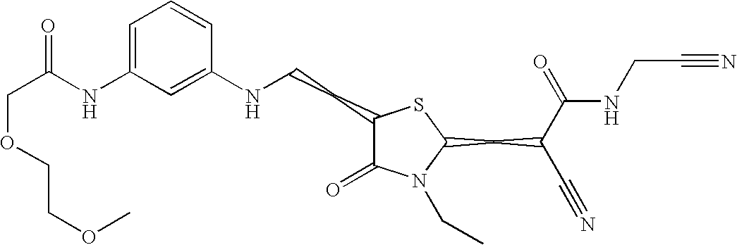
C1=C(NC(COCCOC)=O)C=C(NCCC2C(=O)N(CC)C(CC(C#N)C(=O)NCC#N)S2)C=C1
